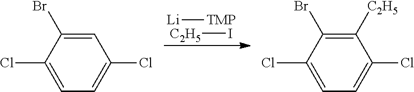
[Li][TMP].[C2H5]I.C1=C(Br)C(Cl)=CC=C1Cl.C1([C2H5])=C(Br)C(Cl)=CC=C1Cl
